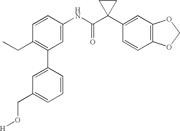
C1(NC(C2(C3=CC4=C(C=C3)OCO4)CC2)=O)=CC(C2=CC(CO[H])=CC=C2)=C(CC)C=C1
